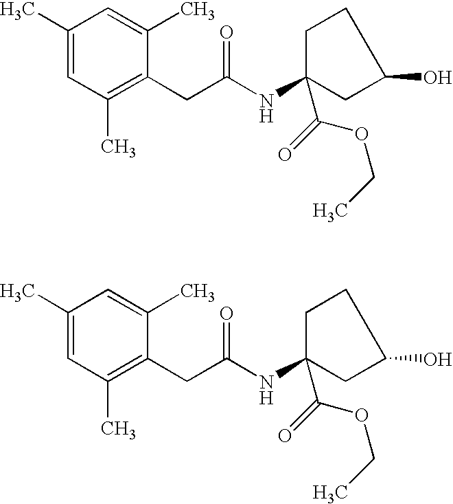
C1(C)=CC(C)=C(CC(NC2(C(OCC)=O)CC(O)CC2)=O)C(C)=C1.C1(C)=CC(C)=C(CC(NC2(C(OCC)=O)CC(O)CC2)=O)C(C)=C1
